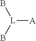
B[L](B)[A]
